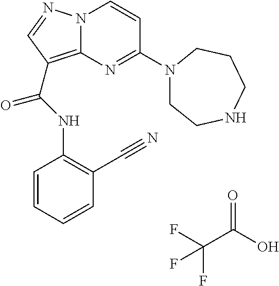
FC(C(O)=O)(F)F.N12C(=C(C(NC3=C(C#N)C=CC=C3)=O)C=N1)N=C(N1CCNCCC1)C=C2
